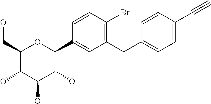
C1(CO)C(O)C(O)C(O)C(C2=CC(CC3=CC=C(C#C)C=C3)=C(Br)C=C2)O1
